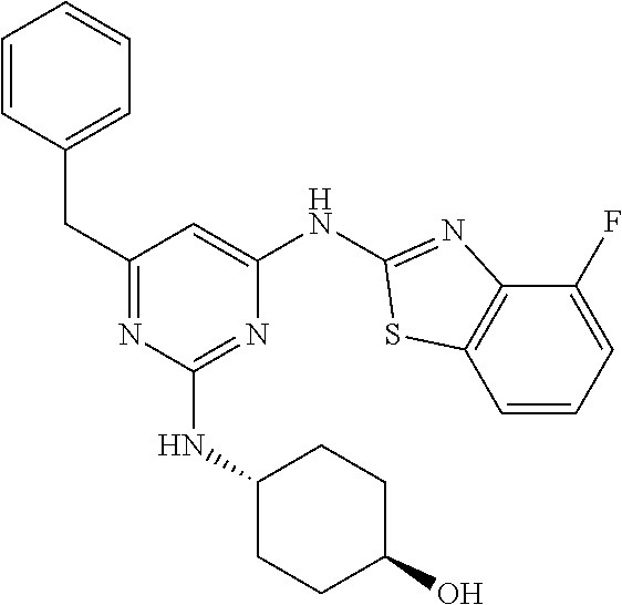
C1=CC=CC=C1CC1=NC(NC2CCC(O)CC2)=NC(NC2=NC3=C(C=CC=C3F)S2)=C1
